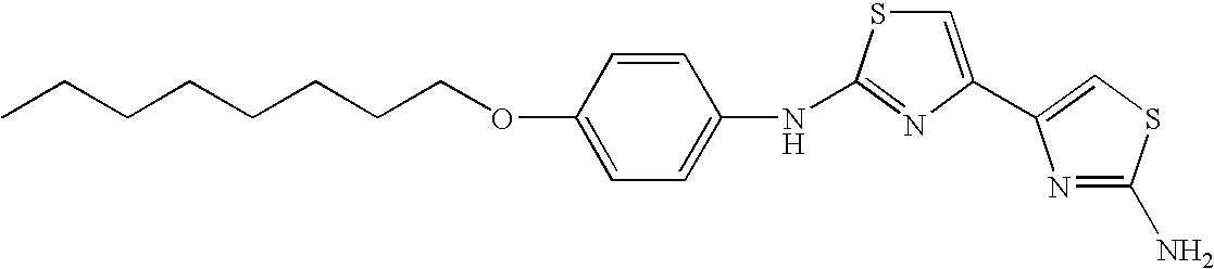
C(CCCOC1=CC=C(NC2=NC(C3=CSC(N)=N3)=CS2)C=C1)CCCC
